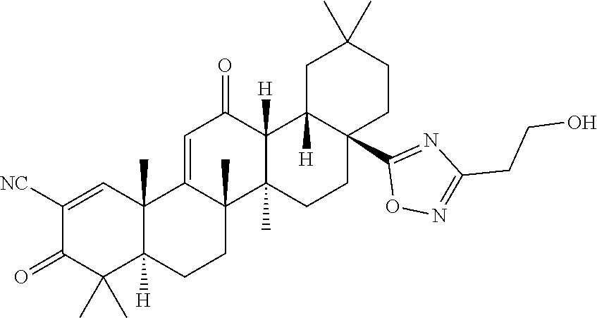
C1([NC])=CC2(C)C([H])(C(C)(C)C1=O)CCC1(C)C2=CC(=O)C2([H])C1(C)CCC1(C3=NC(CCO)=NO3)C2([H])CC(C)(C)CC1
